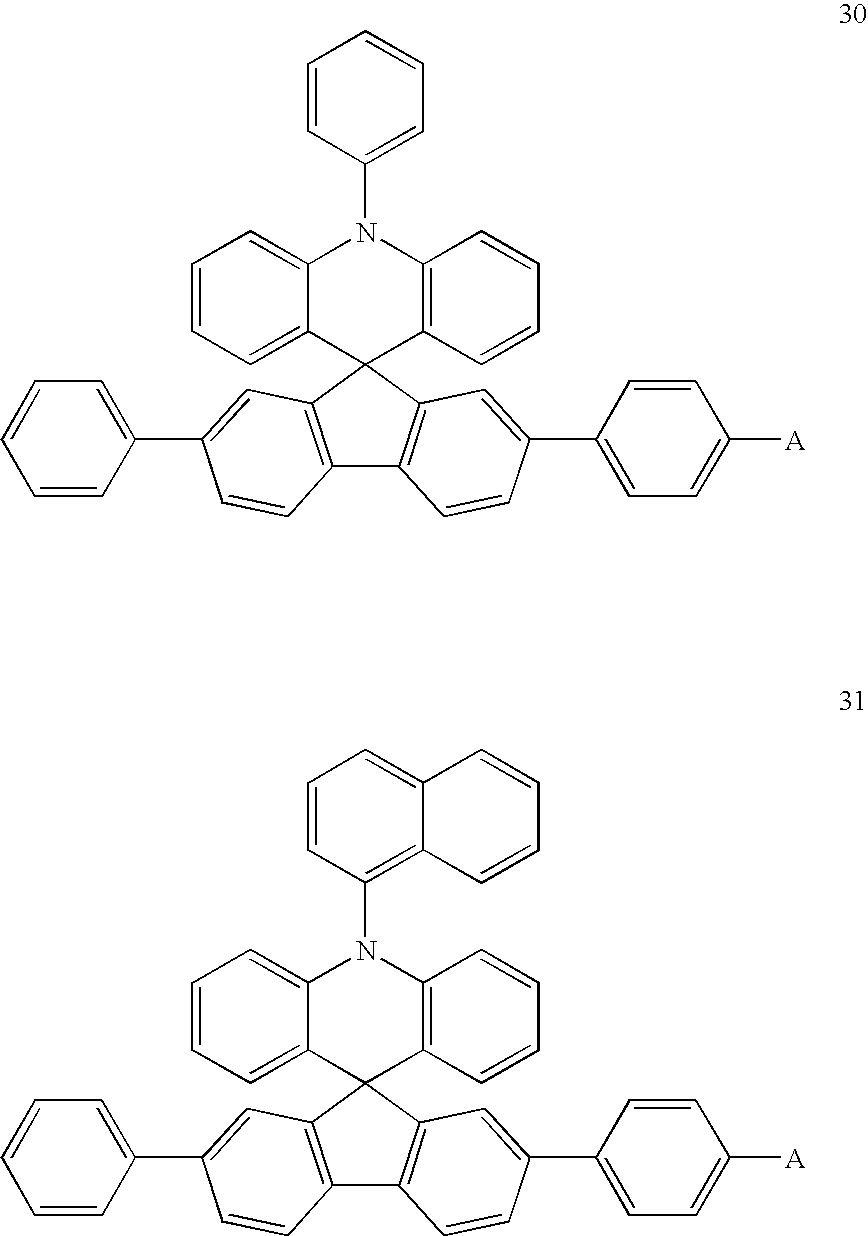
C1=CC=C2C(=C1)N(C1=CC=CC=C1)C1=C(C=CC=C1)C21C2=C(C3=C1C=C(C1=CC=CC=C1)C=C3)C=CC(C1=CC=C([A])C=C1)=C2.C1=CC=C2C(=C1)N(C1=C3C(=CC=C1)C=CC=C3)C1=C(C=CC=C1)C21C2=C(C3=C1C=C(C1=CC=CC=C1)C=C3)C=CC(C1=CC=C([A])C=C1)=C2
